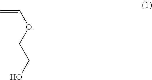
C=COCCO
